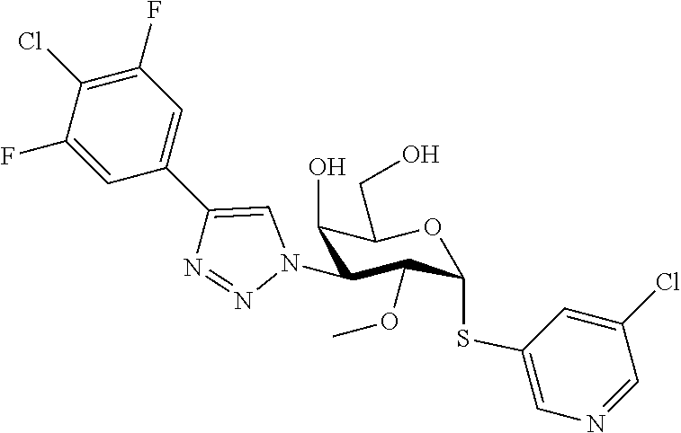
C1(F)=CC(C2=CN(C3C(O)C(CO)OC(SC4=CN=CC(Cl)=C4)C3OC)N=N2)=CC(F)=C1Cl
